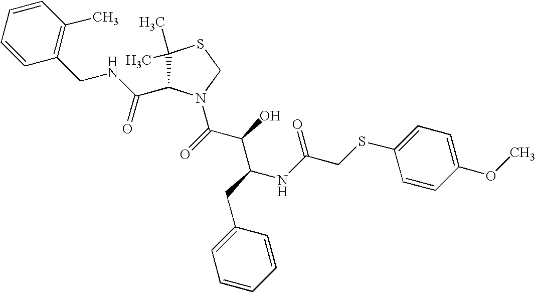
C1(C)(C)C(C(NCC2=C(C)C=CC=C2)=O)N(C(C(C(NC(CSC2=CC=C(OC)C=C2)=O)CC2=CC=CC=C2)O)=O)CS1
